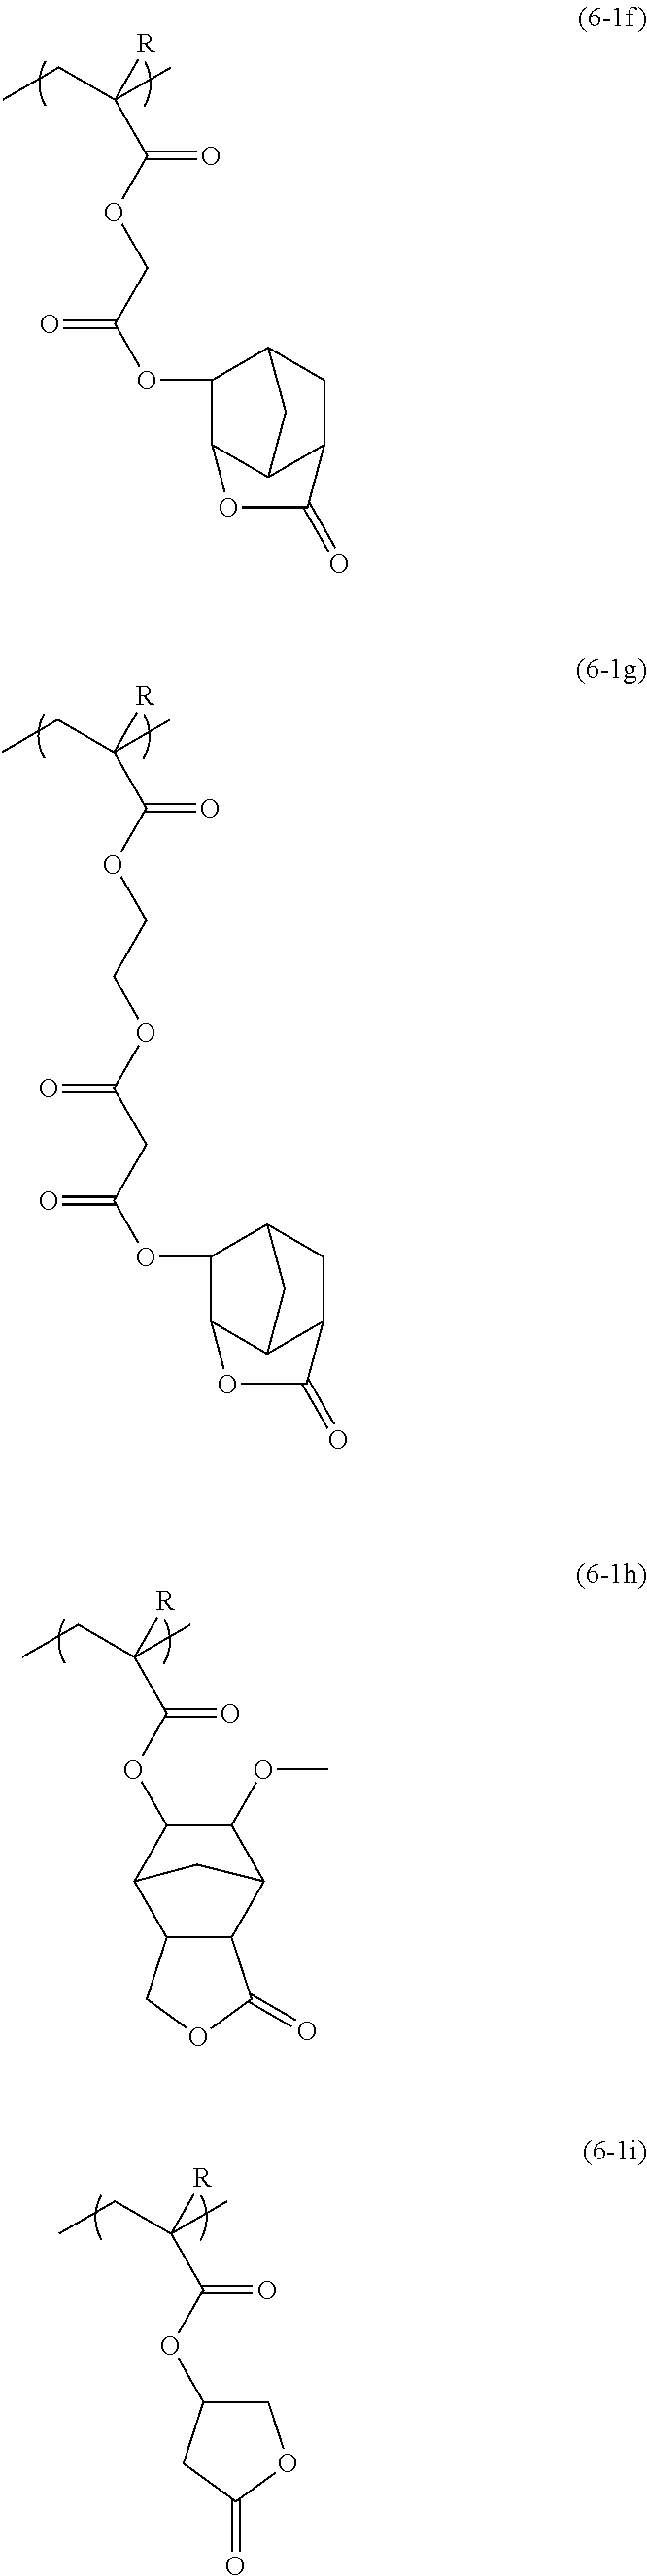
C12C3C(CC(C3)C1OC(COC(=O)C([R])(C)CC)=O)C(=O)O2.O(C(=O)C([R])(C)CC)CCOC(CC(OC1C2C3C(CC1C3)C(=O)O2)=O)=O.O(C(=O)C([R])(C)CC)C1COC(=O)C1.O(C(=O)C([R])(C)CC)C1C(OC)C2C3C(C1C2)COC3=O
